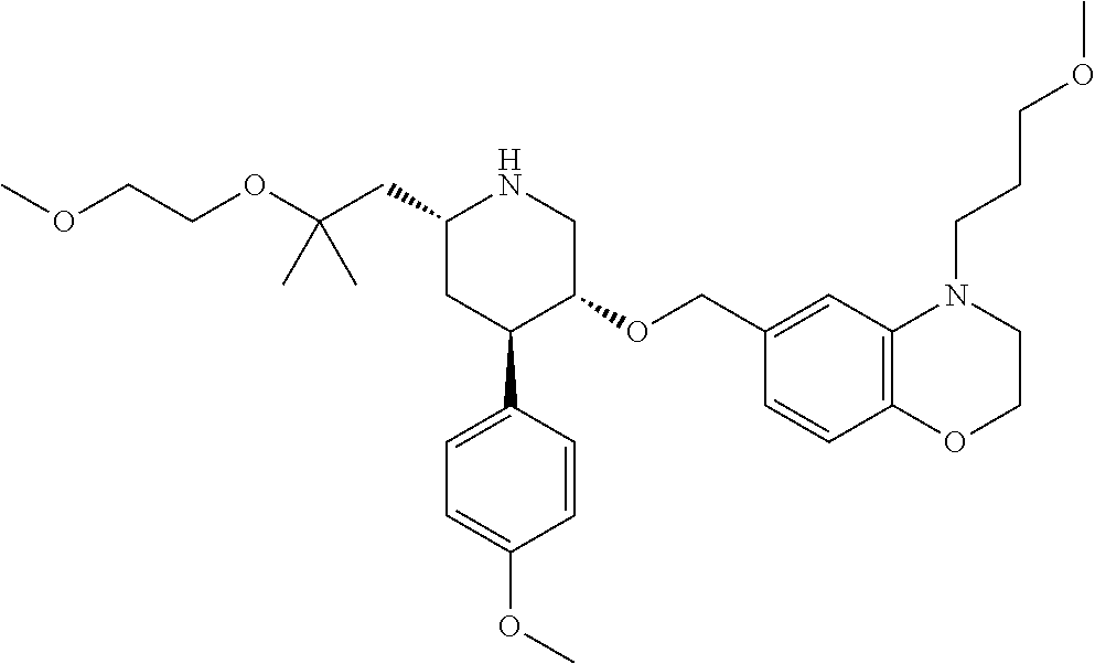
C1(CC(OCCOC)(C)C)CC(C2=CC=C(OC)C=C2)C(OCC2=CC3=C(C=C2)OCCN3CCCOC)CN1
